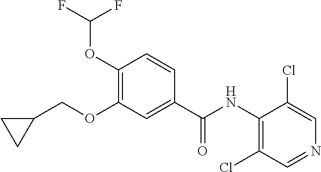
C1(NC(C2=CC(OCC3CC3)=C(OC(F)F)C=C2)=O)=C(Cl)C=NC=C1Cl
